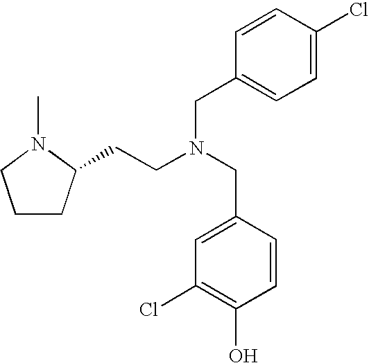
C1CC(CCN(CC2=CC(Cl)=C(O)C=C2)CC2=CC=C(Cl)C=C2)N(C)C1
